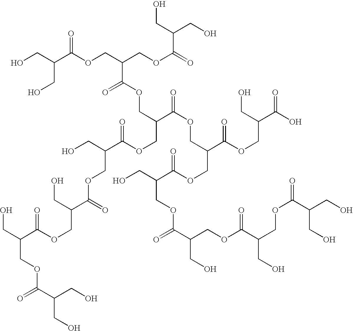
OCC(C(OCC(COC(=O)C(CO)CO)C(=O)OCC(C(=O)OCC(COC(=O)C(CO)COC(C(COC(C(COC(=O)C(CO)CO)CO)=O)CO)=O)C(OCC(C(O)=O)CO)=O)COC(=O)C(COC(=O)C(COC(=O)C(COC(=O)C(CO)CO)CO)CO)CO)=O)CO
